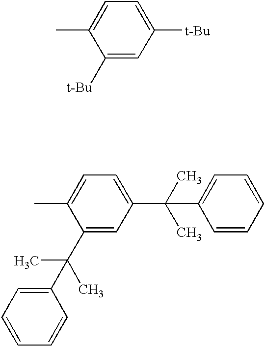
C1([t-Bu])=CC([t-Bu])=CC=C1C.C1(C(C2=CC=CC=C2)(C)C)=CC(C(C2=CC=CC=C2)(C)C)=CC=C1C
